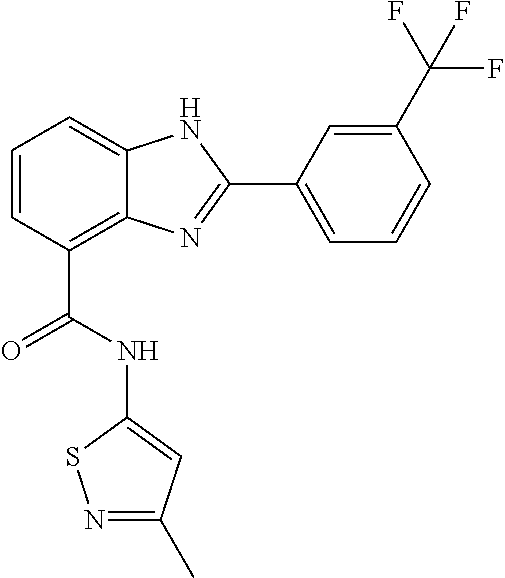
C1=CC(C(=O)NC2=CC(C)=NS2)=C2C(=C1)NC(C1=CC=CC(C(F)(F)F)=C1)=N2
